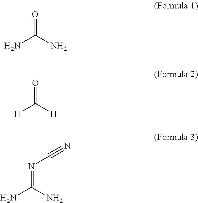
NC(N)=O.[H]C([H])=O.NC(N)=NC#N
